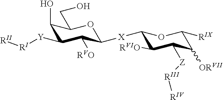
C1(O)C([Y][RI][RII])C([RVO])C([X]C2C([RVIO])C([Z][RIII][RIV])C([ORVII])C([RIX])O2)OC1CO
